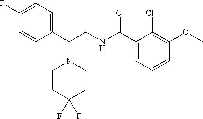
C1=C(F)C=CC(C(CNC(C2=CC=CC(OC)=C2Cl)=O)N2CCC(F)(F)CC2)=C1
